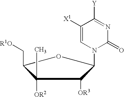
C1(C[R1O])C([OR2])(C)C([OR3])C(N2C(=O)N=C([Y])C([X1])=C2)O1
